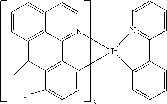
C12=CC=CC3=C1C1=N(C=C2)[Ir]2(C4=CC=C(F)C(=C14)C3(C)C)C1=C(C=CC=C1)C1=N2C=CC=C1
